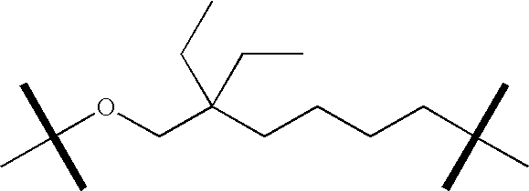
C(OCC(CCCCC(C)(C)C)(CC)CC)(C)(C)C
